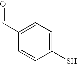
C1(S)=CC=C(C=O)C=C1
